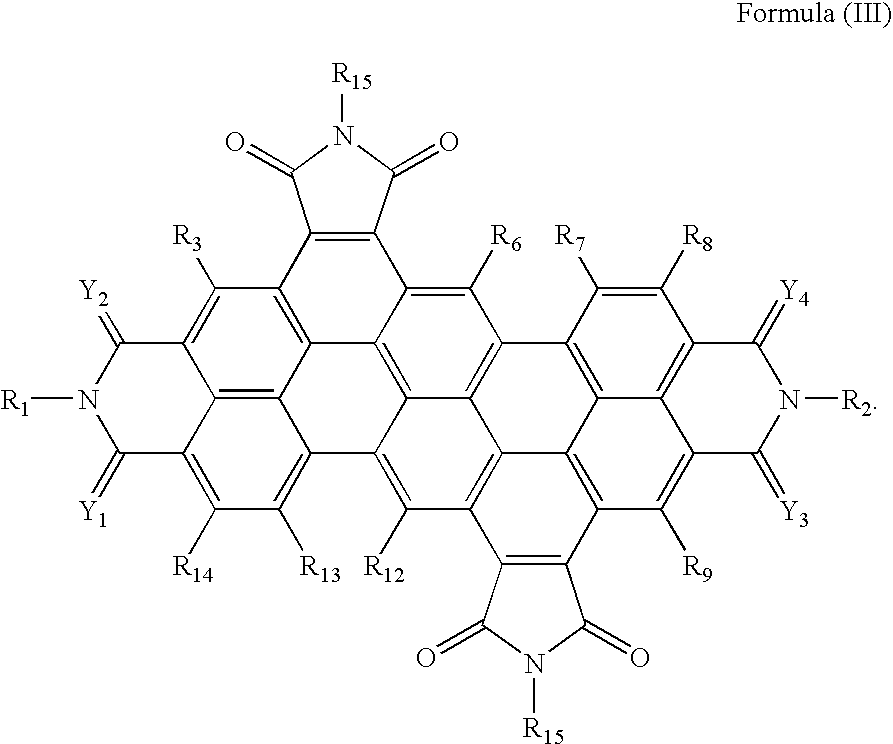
C12=C3C4=C5C([R3])=C1C(=[Y2])N([R1])C(=[Y1])C2=C([R14])C([R13])=C3C1=C([R12])C2=C3C6=C(C([R6])=C(C4=C16)C1=C5C(=O)N([R15])C1=O)C1=C4C3=C(C([R9])=C3C4=C(C([R8])=C1[R7])C(=[Y4])N([R2])C3=[Y3])C1=C2C(=O)N([R15])C1=O
